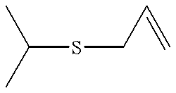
C(SCC=C)(C)C
